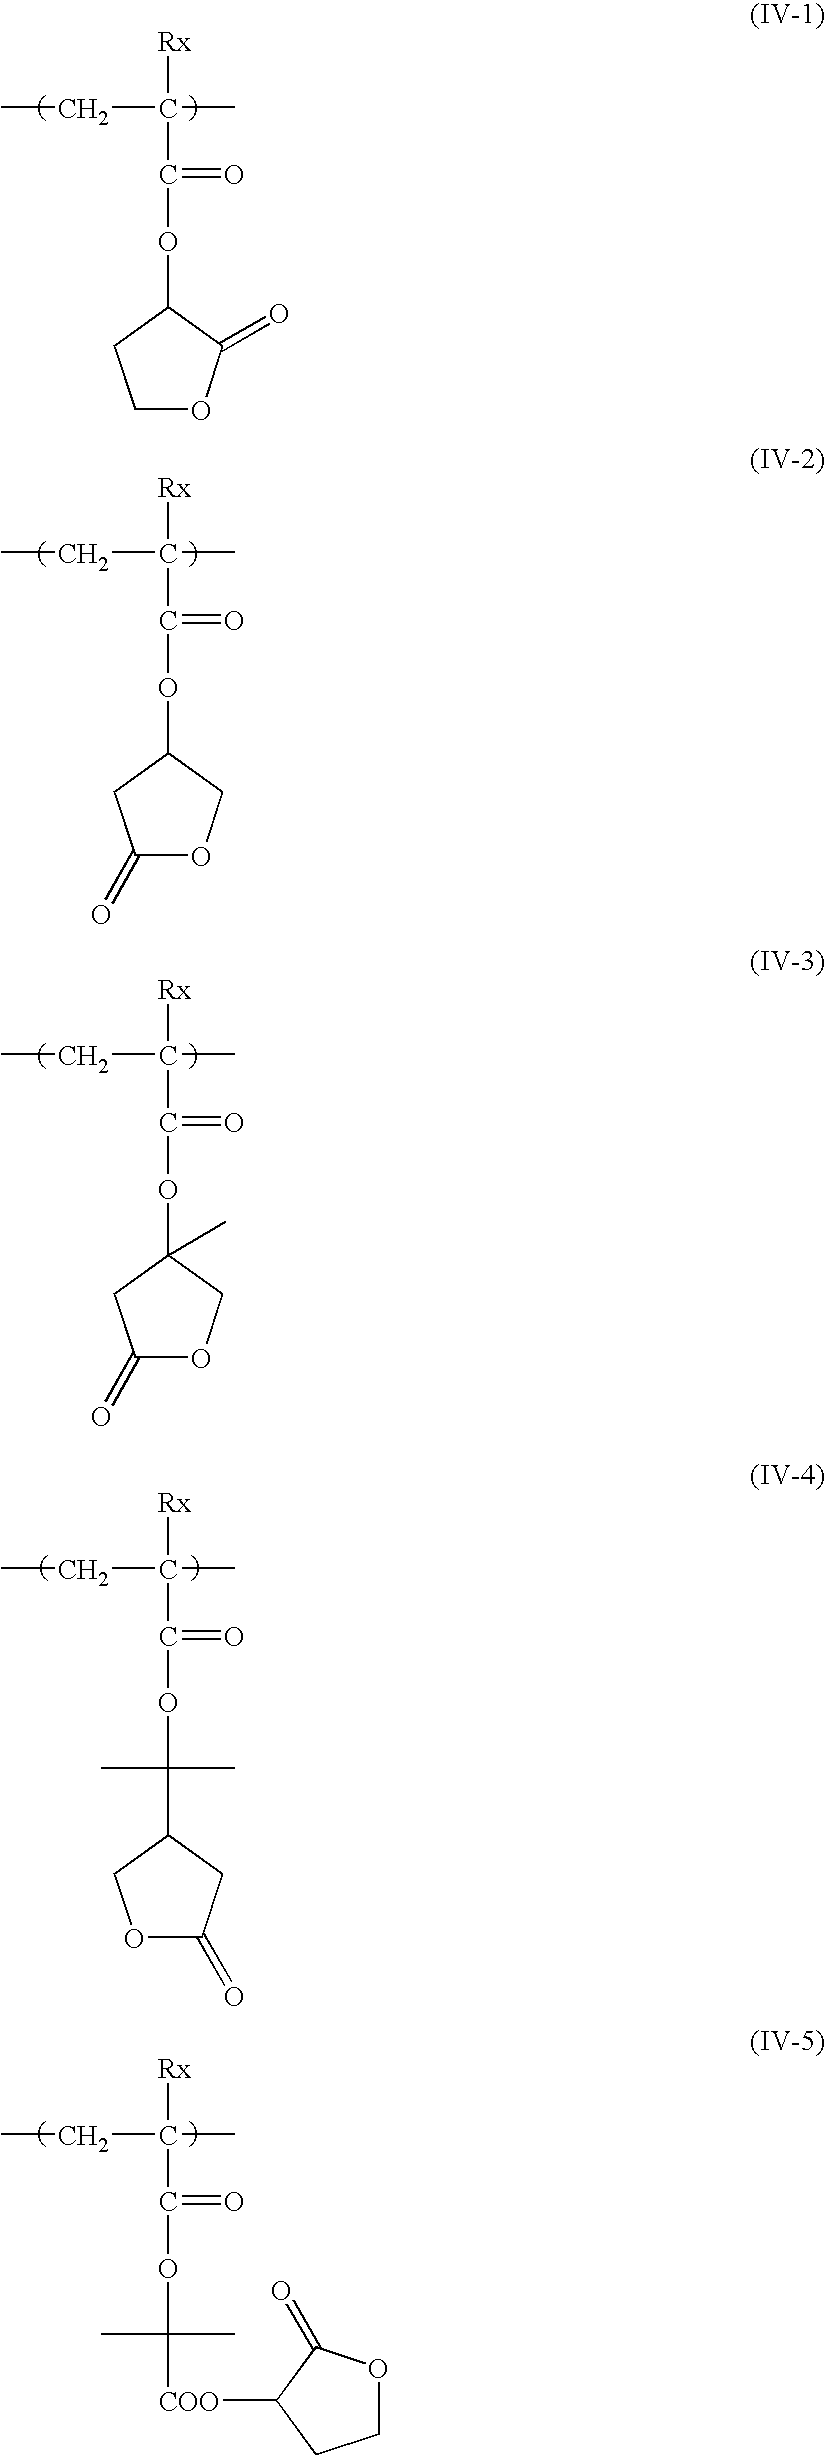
C1OC(=O)C(OC(C(C)([Rx])CC)=O)C1.C1(=O)OCC(OC(C(C)([Rx])CC)=O)C1.C1(=O)OCC(OC(C(C)([Rx])CC)=O)(C)C1.C(OC(C(C)([Rx])CC)=O)(C)(C)C1COC(=O)C1.C(OC(C(C)([Rx])CC)=O)(C)(C)[COO]C1C(=O)OCC1
